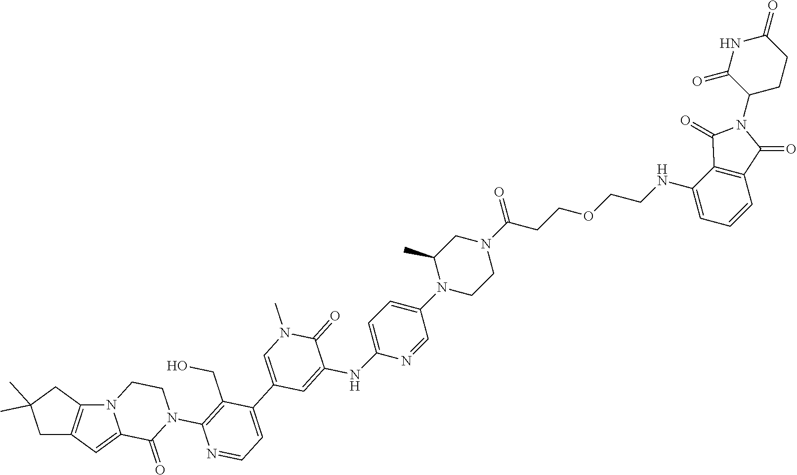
N12CCN(C3=C(CO)C(C4=CN(C)C(=O)C(NC5=CC=C(N6CCN(C(=O)CCOCCNC7=CC=CC8=C7C(=O)N(C7C(=O)NC(=O)CC7)C8=O)CC6C)C=N5)=C4)=CC=N3)C(=O)C1=CC1=C2CC(C)(C)C1
